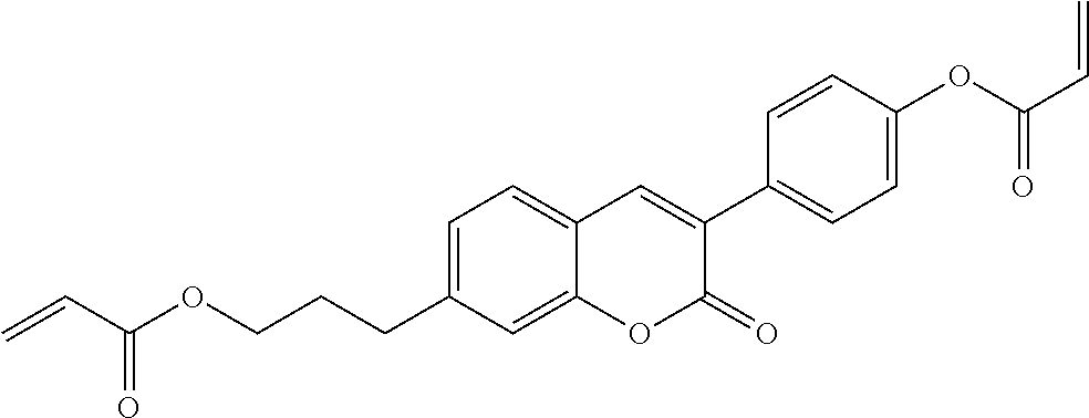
C(OC(C=C)=O)CCC1=CC=C2C(=C1)OC(=O)C(C1=CC=C(OC(C=C)=O)C=C1)=C2
